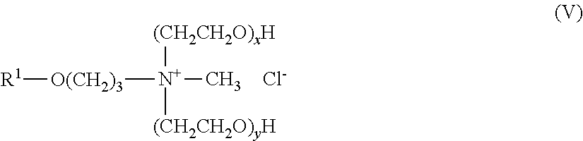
[N+]([(CH2CH2O)xH])([(CH2CH2O)yH])(C)[O(CH2)3][R1].[Cl-]
